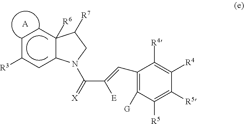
C1C([R3])CC2C([R6])(C1)C([R7])CN2C(=[X])C(=CC1=C([G])C([R5])=C([R5])C([R4])=C1[R4])[E].[A]
